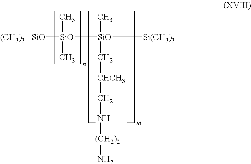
[SiO][SiO](C)(C)[SiO]([Si(CH3)3])(C[CHCH3]CN[(CH2)2]N)C.[(CH3)3]
